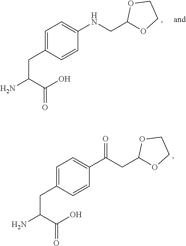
C1=C(CC(C(=O)O)N)C=CC(C(CC2OCCO2)=O)=C1.C1=C(CC(C(=O)O)N)C=CC(NCC2OCCO2)=C1
